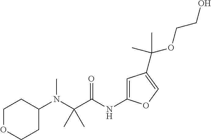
C(N(C1CCOCC1)C)(C)(C)C(=O)NC1=CC(C(OCCO)(C)C)=CO1
